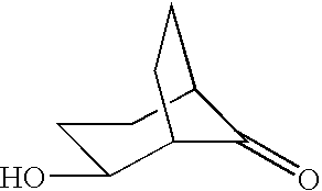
C1C(O)C2C(=O)C(C1)CC2
